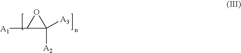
C1([A1])C([A2])([A3])O1
